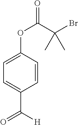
C1=CC(OC(C(Br)(C)C)=O)=CC=C1C([H])=O
